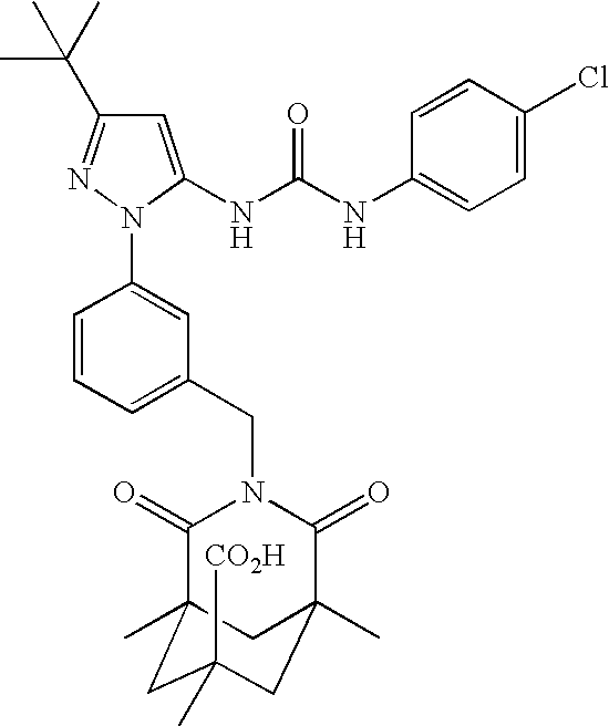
C1=CC(N2N=C(C(C)(C)C)C=C2NC(NC2=CC=C(Cl)C=C2)=O)=CC(CN2C(=O)C3(C)CC([CO2H])(C)CC(C)(C2=O)C3)=C1
